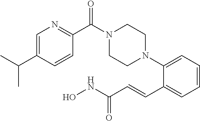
C1(C(N2CCN(C3=CC=CC=C3C=CC(NO)=O)CC2)=O)=NC=C(C(C)C)C=C1
